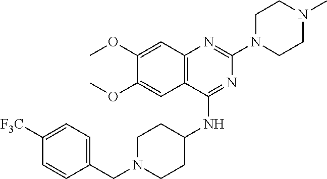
C12=C(C(NC3CCN(CC4=CC=C([F3C])C=C4)CC3)=NC(N3CCN(C)CC3)=N1)C=C(OC)C(OC)=C2
